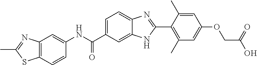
C12=C(C=C(NC(C3=CC=C4C(=C3)NC(C3=C(C)C=C(OCC(O)=O)C=C3C)=N4)=O)C=C1)N=C(C)S2
